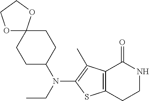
C1C(N(CC)C2=C(C)C3=C(S2)CCNC3=O)CCC2(C1)OCCO2
